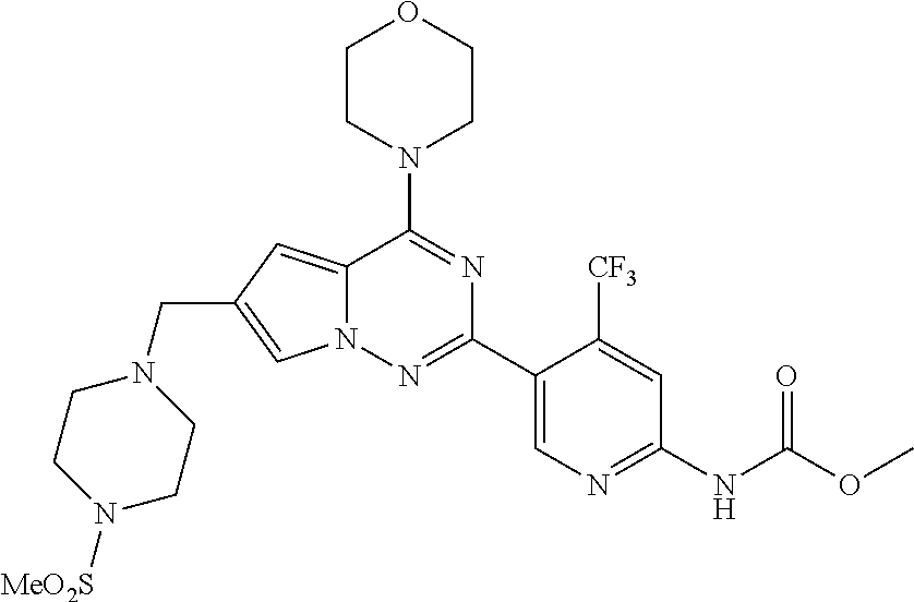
N12C(=CC(CN3CCN([MeO2S])CC3)=C1)C(N1CCOCC1)=NC(C1=CN=C(NC(=O)OC)C=C1[CF3])=N2
